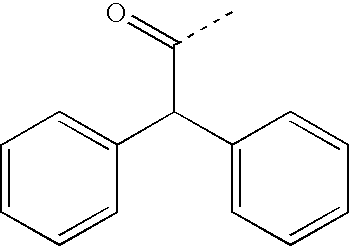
C1=CC=CC(C(C2=CC=CC=C2)C(=O)C)=C1
